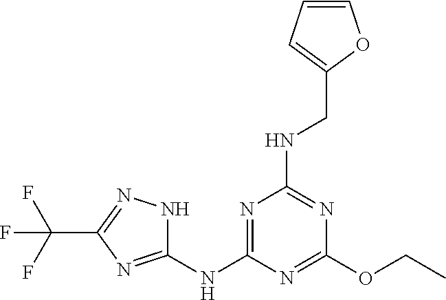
C1(OCC)=NC(NC2=NC(C(F)(F)F)=NN2)=NC(NCC2=CC=CO2)=N1
